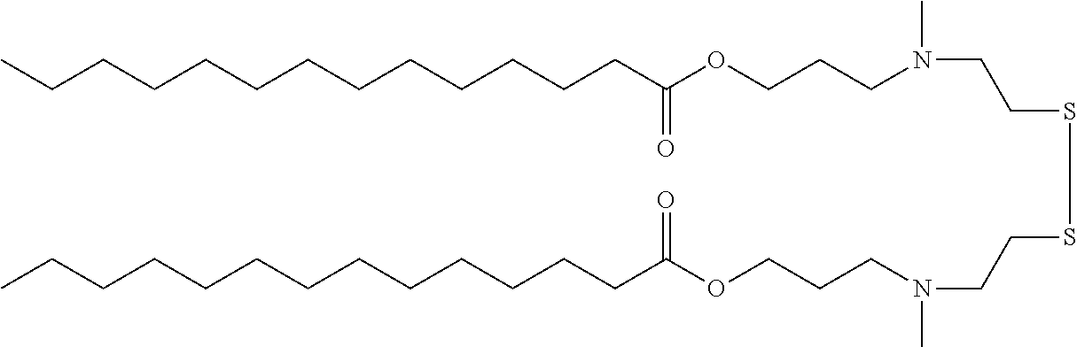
CCCCCCCCCCCCCC(OCCCN(CCSSCCN(CCCOC(CCCCCCCCCCCCC)=O)C)C)=O
